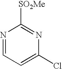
N1=CC=C(Cl)N=C1[SO2Me]
